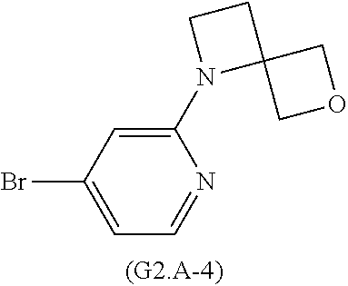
BrC1=CC=NC(N2CCC23COC3)=C1
